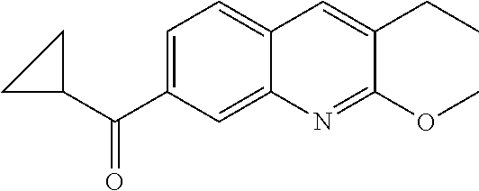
C1=C(C(C2CC2)=O)C=C2C(=C1)C=C(CC)C(OC)=N2
